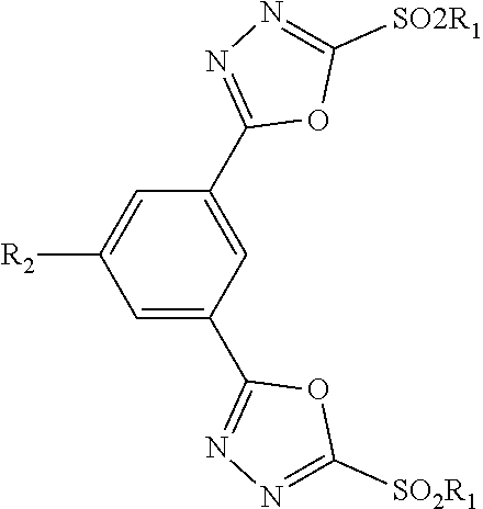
C1=C(C2=NN=C([SO2R1])O2)C=C([R2])C=C1C1=NN=C([SO2R1])O1
